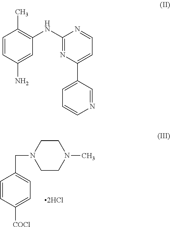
C1(CN2CCN(C)CC2)=CC=C([COCl])C=C1.N(C1=NC(C2=CC=CN=C2)=CC=N1)C1=C(C)C=CC(N)=C1
